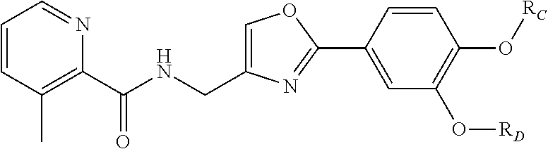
C1=C(CNC(C2=C(C)C=CC=N2)=O)N=C(C2=CC(O[RD])=C(O[RC])C=C2)O1
